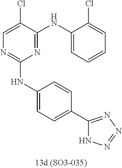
C1=C(Cl)C(NC2=CC=CC=C2Cl)=NC(NC2=CC=C(C3=NN=NN3)C=C2)=N1
